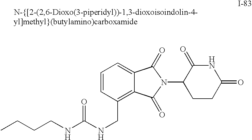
C(NCC1=C2C(=CC=C1)C(=O)N(C1CCC(=O)NC1=O)C2=O)(=O)NCCCC
